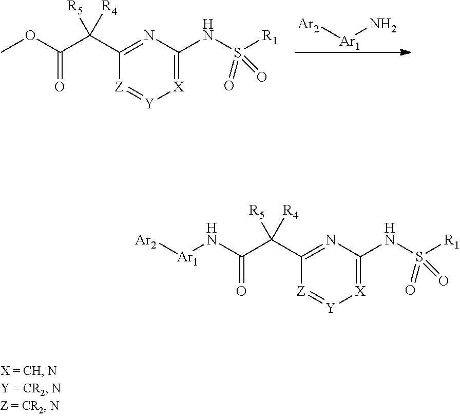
[Ar2][Ar1]N.COC(C(C1=NC(NS([R1])(=O)=O)=[X][Y]=[Z]1)([R5])[R4])=O.[Ar1](NC(C(C1=NC(NS([R1])(=O)=O)=[X][Y]=[Z]1)([R5])[R4])=O)[Ar2]
